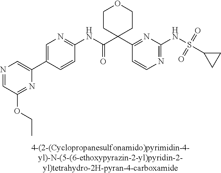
C1(NC(=O)C2(C3=NC(NS(C4CC4)(=O)=O)=NC=C3)CCOCC2)=NC=C(C2=CN=CC(OCC)=N2)C=C1
